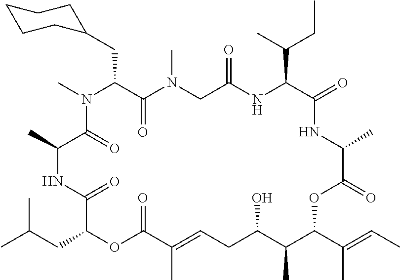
C1(CC2C(=O)N(C)CC(=O)NC(C(C)CC)C(=O)NC(C)C(=O)OC(C(C)=CC)C(C)C(O)CC=C(C)C(=O)OC(CC(C)C)C(=O)NC(C)C(=O)N2C)CCCCC1
